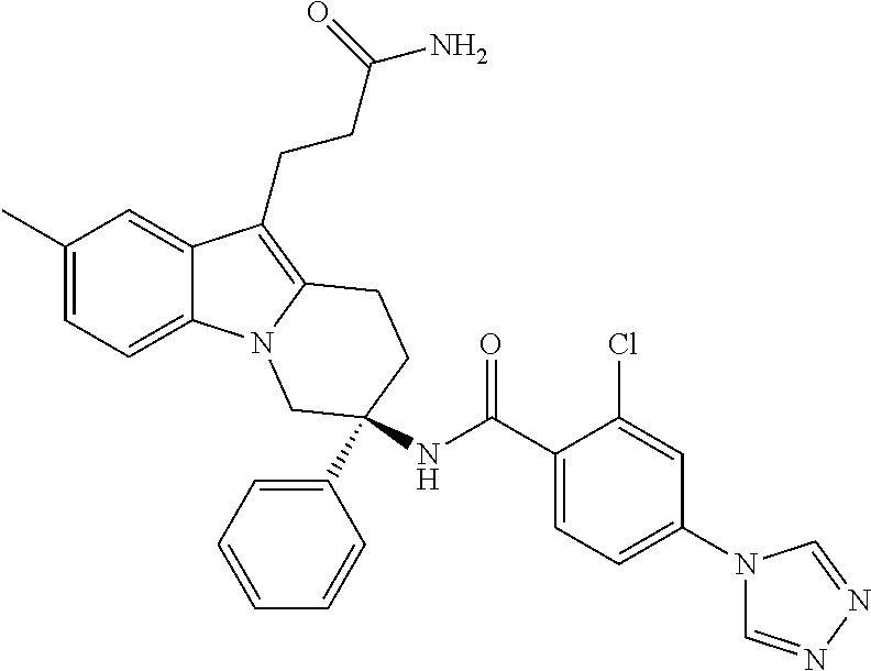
C1(C)=CC=C2C(=C1)C(CCC(N)=O)=C1N2CC(NC(C2=CC=C(N3C=NN=C3)C=C2Cl)=O)(C2=CC=CC=C2)CC1
